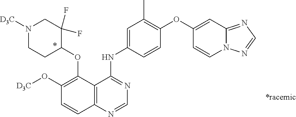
N1([D3C])CCC(OC2=C(O[D3C])C=CC3=C2C(NC2=CC(C)=C(OC4=CC5=NC=NN5C=C4)C=C2)=NC=N3)C(F)(F)C1
